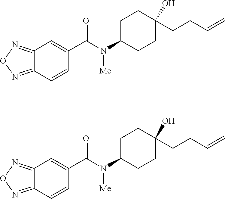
C12=NON=C1C=CC(C(N(C1CCC(O)(CCC=C)CC1)[Me])=O)=C2.C12=NON=C1C=CC(C(N(C1CCC(O)(CCC=C)CC1)[Me])=O)=C2
